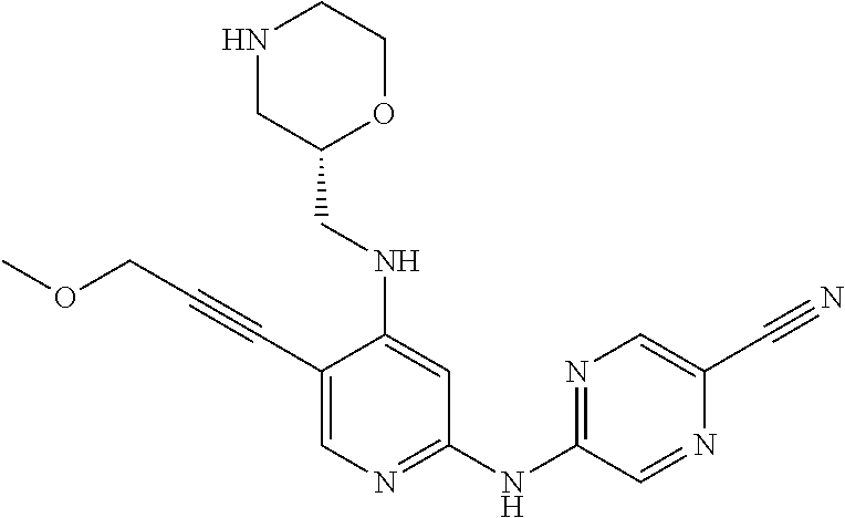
C1(C#CCOC)=CN=C(NC2=NC=C(C#N)N=C2)C=C1NCC1OCCNC1
